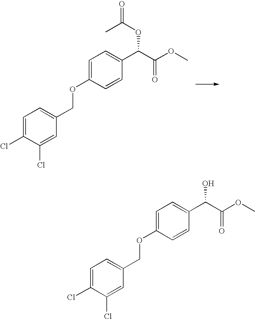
C1=C(OCC2=CC=C(Cl)C(Cl)=C2)C=CC(C(C(OC)=O)OC(=O)C)=C1.C1=C(OCC2=CC=C(Cl)C(Cl)=C2)C=CC(C(C(OC)=O)O)=C1
